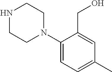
C1(N2CCNCC2)=CC=C(C)C=C1CO
